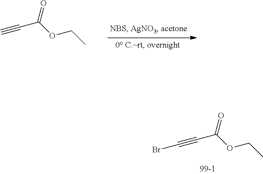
C(C(OCC)=O)#C.C(C(OCC)=O)#CBr
